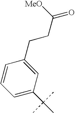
C1=C(C(C)(C)C)C=C(CCC(=O)[MeO])C=C1
